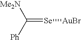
[Ph]C(=[Se][AuBr])[Me2N]
